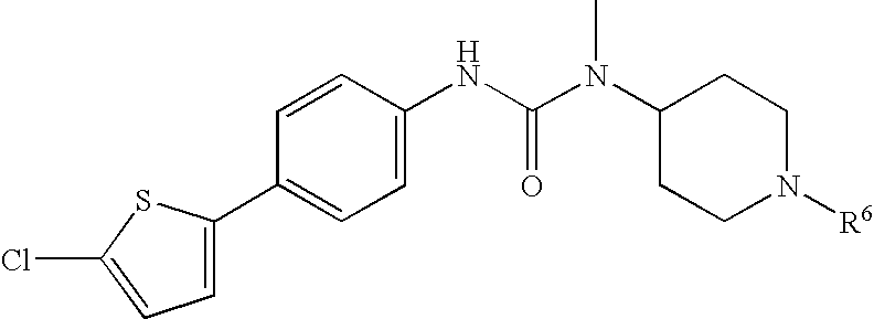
C1=CC(NC(N(C2CCN([R6])CC2)C)=O)=CC=C1C1=CC=C(Cl)S1
